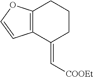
C12=C(C(=C[COOEt])CCC1)C=CO2
